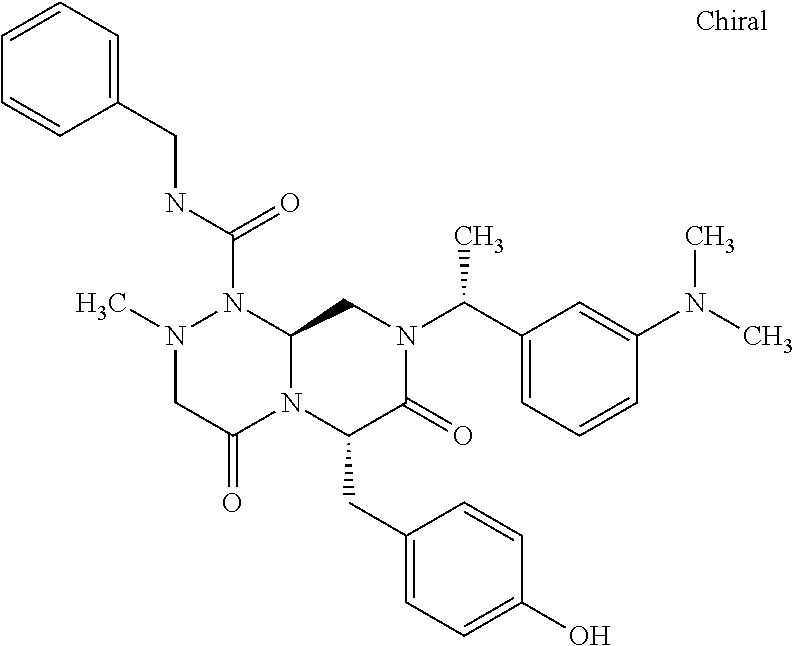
N1(C)CC(=O)N2C(N1C(NCC1=CC=CC=C1)=O)CN(C(C1=CC=CC(N(C)C)=C1)C)C(=O)C2CC1=CC=C(O)C=C1
